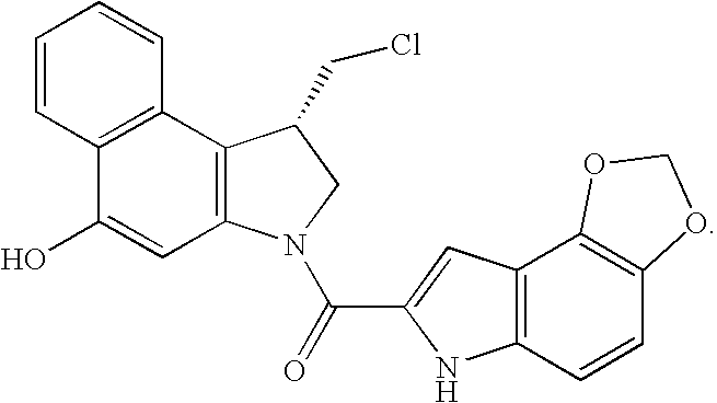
C12=C(N(C(=O)C3=CC4=C(N3)C=CC3=C4OCO3)CC1CCl)C=C(O)C1=C2C=CC=C1
